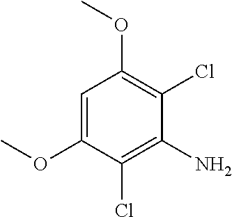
C1=C(OC)C(Cl)=C(N)C(Cl)=C1OC
